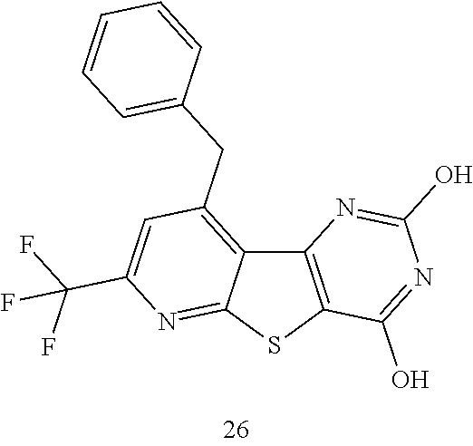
C12=C(SC3=NC(C(F)(F)F)=CC(CC4=CC=CC=C4)=C13)C(O)=NC(O)=N2
